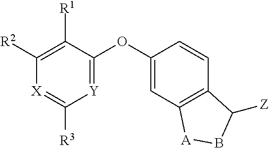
C1([R1])=C([R2])[X]=C([R3])[Y]=C1OC1=CC2=C(C=C1)C([Z])B[A]2
